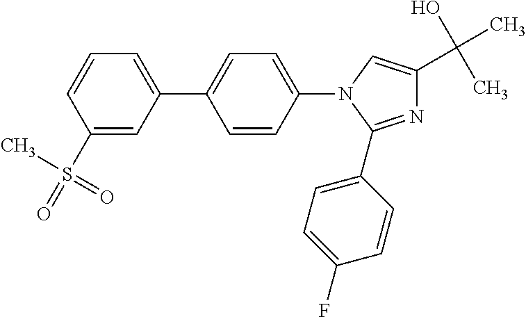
N1=C(C2=CC=C(F)C=C2)N(C2=CC=C(C3=CC=CC(S(C)(=O)=O)=C3)C=C2)C=C1C(O)(C)C
